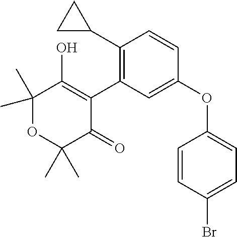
C1(C2CC2)=C(C2=C(O)C(C)(C)OC(C)(C)C2=O)C=C(OC2=CC=C(Br)C=C2)C=C1
